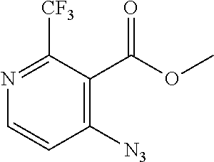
C1([N3])=C(C(OC)=O)C([CF3])=NC=C1
